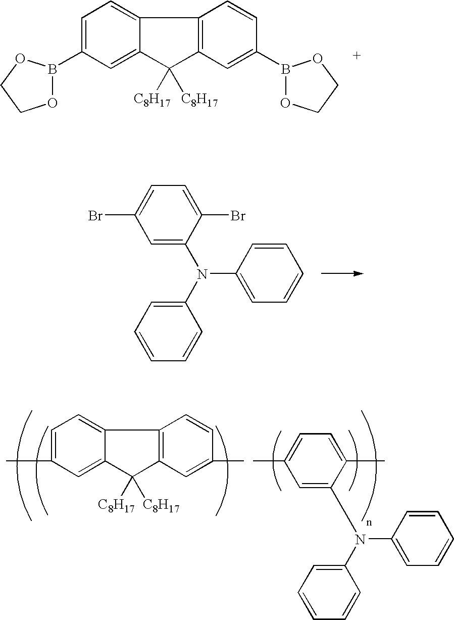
C1=C(B2OCCO2)C=C2C(=C1)C1=C(C2([C8H17])[C8H17])C=C(B2OCCO2)C=C1.C1=C(N(C2=CC=CC=C2)C2=CC=CC=C2)C(Br)=CC=C1Br.C1=C(C)C=C2C(=C1)C1=C(C2([C8H17])[C8H17])C=C(C)C=C1.CC1=CC=C(C)C(N(C2=CC=CC=C2)C2=CC=CC=C2)=C1
